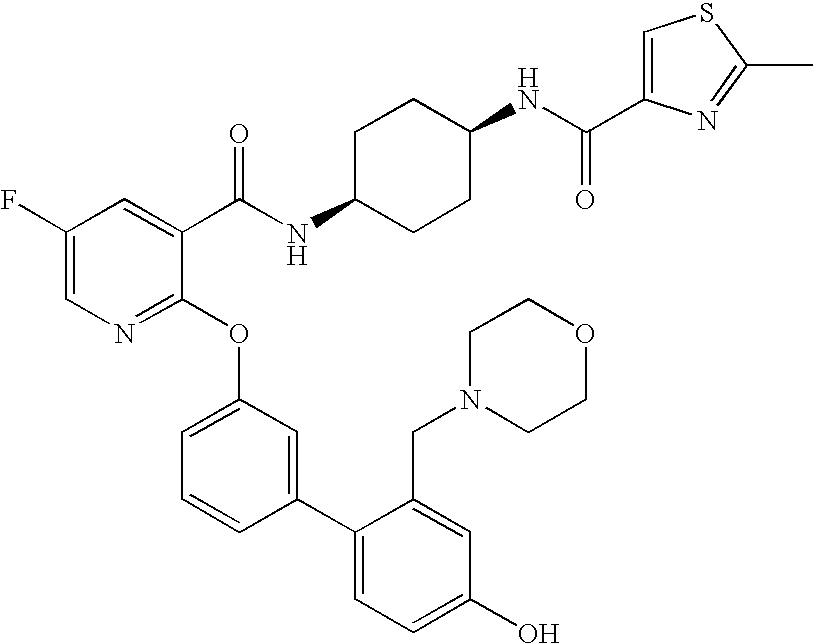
C1(F)=CN=C(OC2=CC=CC(C3=CC=C(O)C=C3CN3CCOCC3)=C2)C(C(NC2CCC(NC(=O)C3=CSC(C)=N3)CC2)=O)=C1
